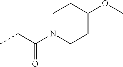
CCC(=O)N1CCC(OC)CC1
